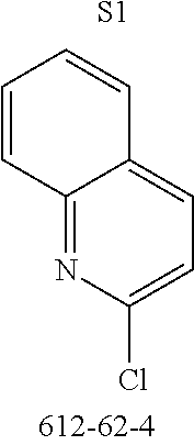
C12=NC(Cl)=CC=C1C=CC=C2.[S1]
